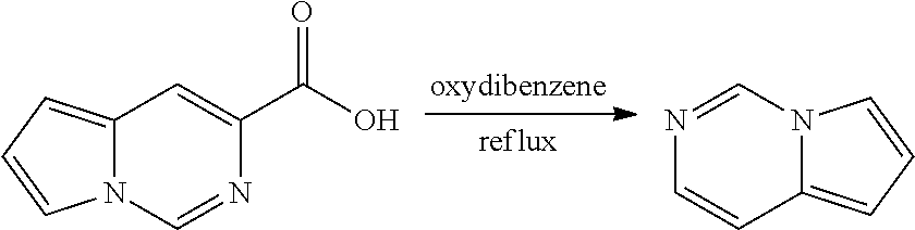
C12=CC=CN1C=NC(C(=O)O)=C2.N12C(=CC=C1)C=CN=C2
